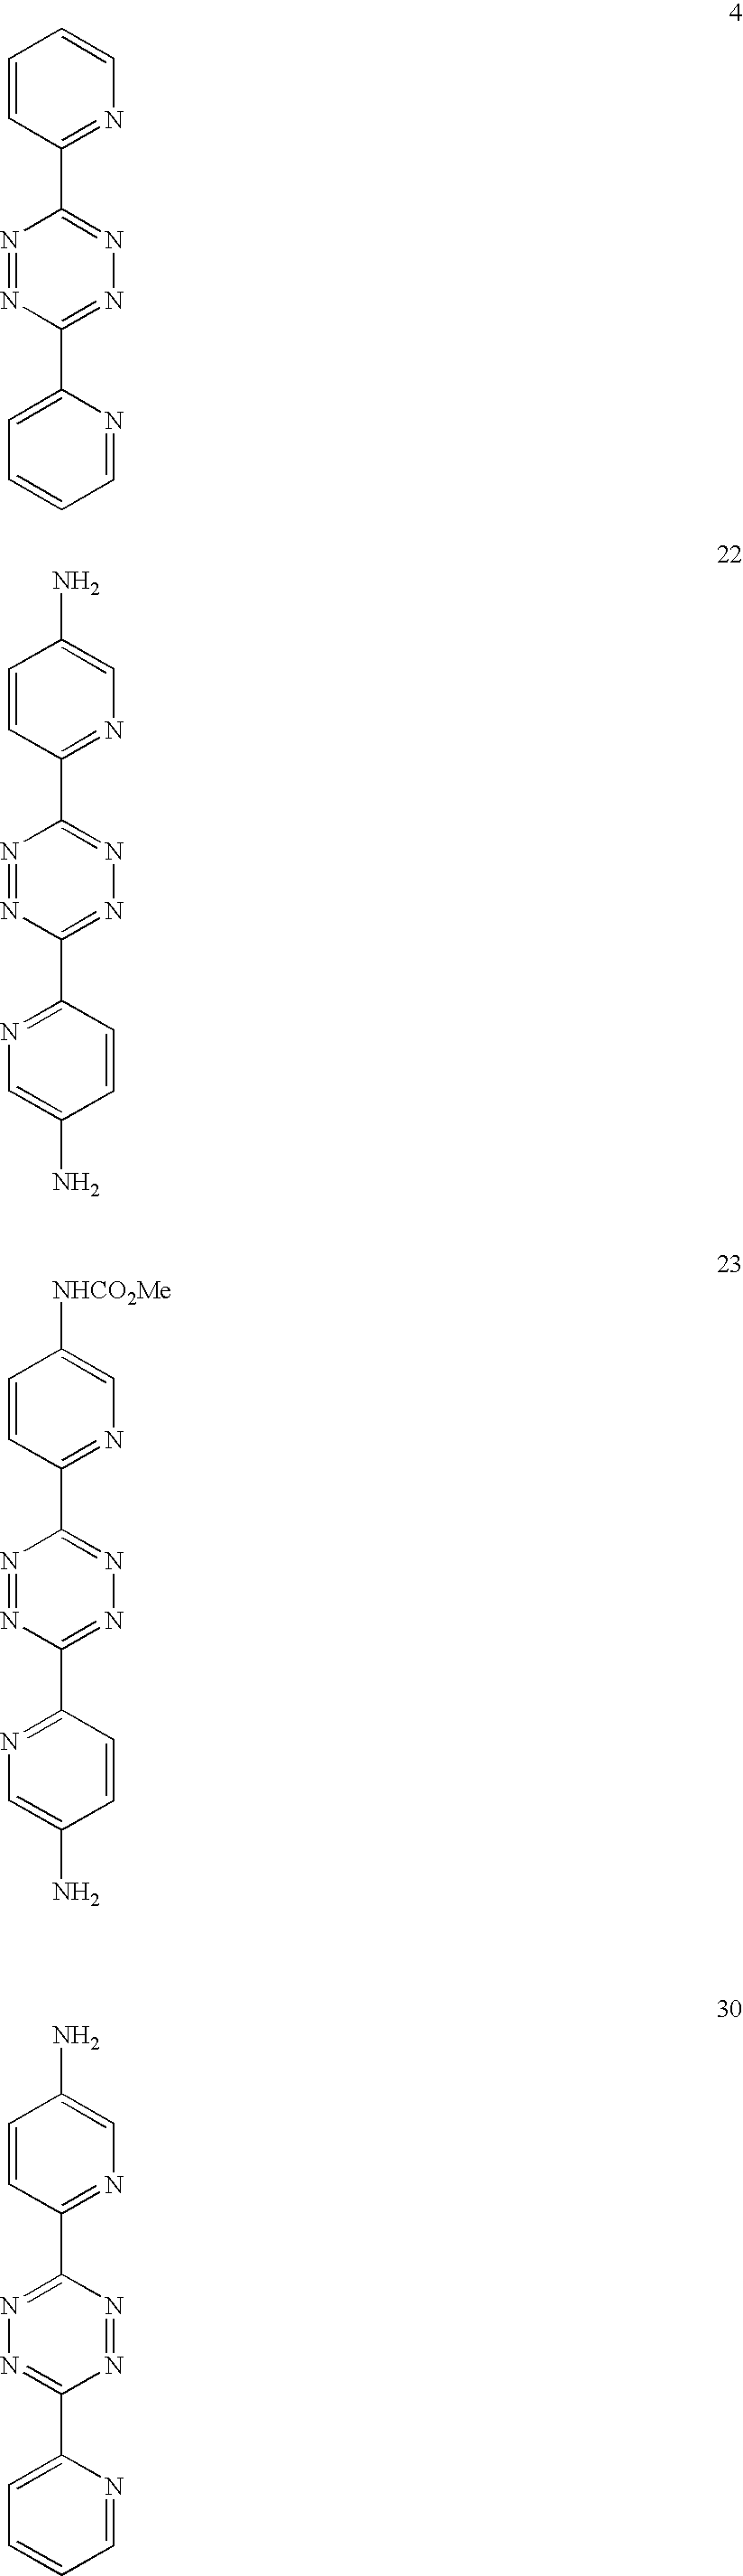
C1=CC(C2=NN=C(C3=CC=CC=N3)N=N2)=NC=C1.C1=CC(C2=NN=C(C3=NC=C(N)C=C3)N=N2)=NC=C1N.C1=CC(C2=NN=C(C3=NC=C(N)C=C3)N=N2)=NC=C1[NHCO2Me].C1=CC(C2=NN=C(C3=CC=CC=N3)N=N2)=NC=C1N
